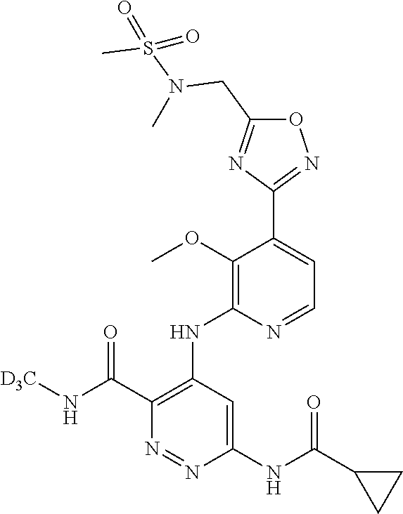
O1C(CN(S(C)(=O)=O)C)=NC(C2=CC=NC(NC3=C(C(N[D3C])=O)N=NC(NC(C4CC4)=O)=C3)=C2OC)=N1
